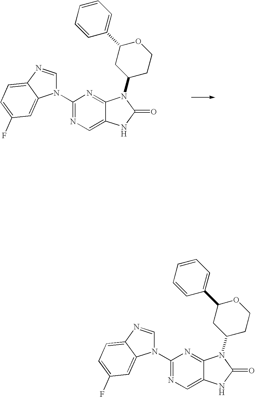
C1(N2C=NC3=CC=C(F)C=C23)=NC=C2C(=N1)N(C1CC(C3=CC=CC=C3)OCC1)C(=O)N2.C1(N2C=NC3=CC=C(F)C=C23)=NC=C2C(=N1)N(C1CC(C3=CC=CC=C3)OCC1)C(=O)N2
